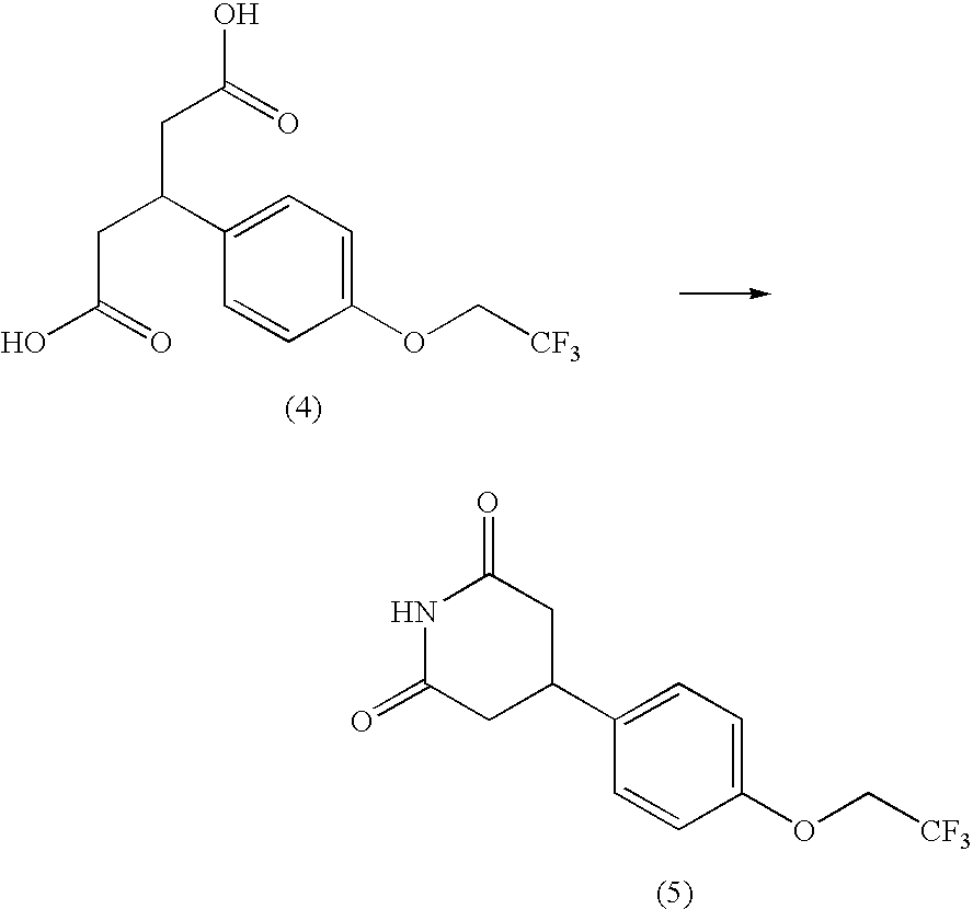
C1(C(CC(O)=O)CC(O)=O)=CC=C(OC[CF3])C=C1.C1(C2CC(=O)NC(=O)C2)=CC=C(OC[CF3])C=C1
